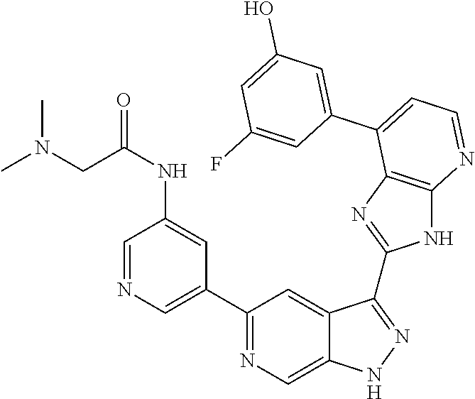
C1(C2=NC=C3C(=C2)C(C2=NC4=C(N2)N=CC=C4C2=CC(O)=CC(F)=C2)=NN3)=CN=CC(NC(CN(C)C)=O)=C1
